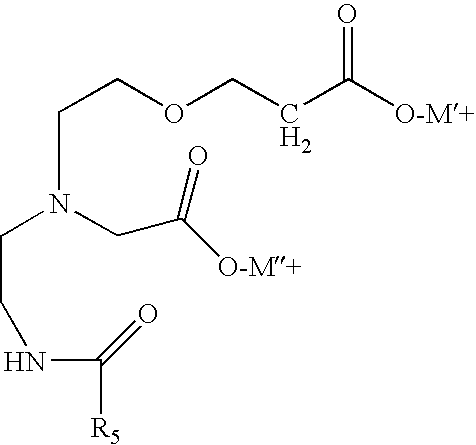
[R5]C(NCCN(CC(=O)[O-M+])CCOCCC([O-M+])=O)=O
